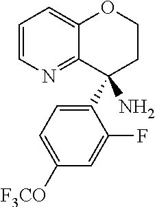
C1=CN=C2C(=C1)OCCC2(C1=CC=C([F3CO])C=C1F)N
